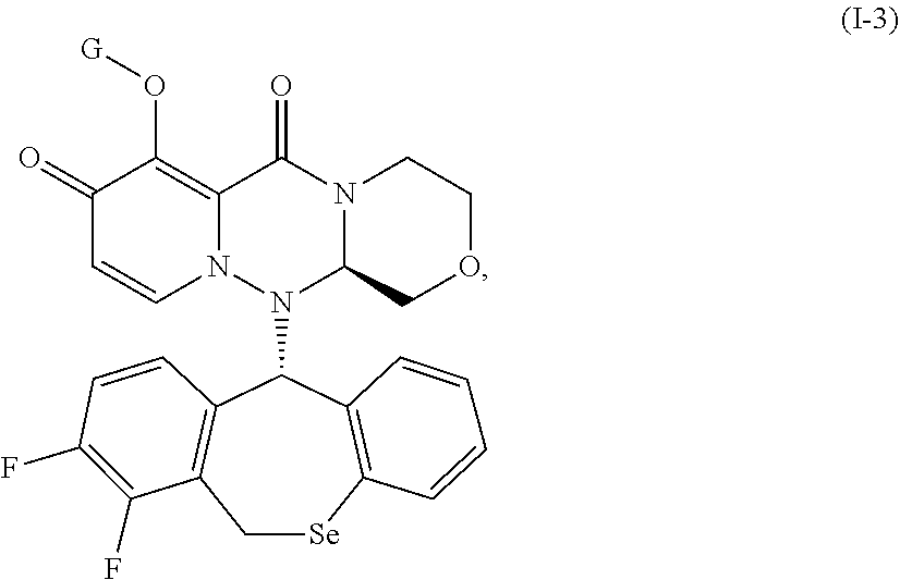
C1(=O)C=CN2C(=C1O[G])C(=O)N1C(N2C2C3=C(C[Se]C4=C2C=CC=C4)C(F)=C(F)C=C3)COCC1
